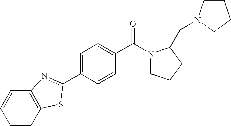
C1=C(C2=NC3=C(C=CC=C3)S2)C=CC(C(=O)N2CCCC2CN2CCCC2)=C1
